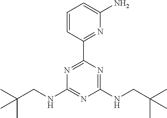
N1=C(C2=NC(N)=CC=C2)N=C(NCC(C)(C)C)N=C1NCC(C)(C)C
